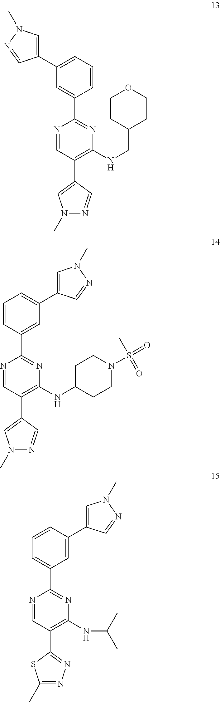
C1=C(C2=CC=CC(C3=NC(NCC4CCOCC4)=C(C4=CN(C)N=C4)C=N3)=C2)C=NN1C.C1=C(C2=CC=CC(C3=NC(NC4CCN(S(=O)(C)=O)CC4)=C(C4=CN(C)N=C4)C=N3)=C2)C=NN1C.C1=C(C2=CC(C3=NC(NC(C)C)=C(C4=NN=C(C)S4)C=N3)=CC=C2)C=NN1C
